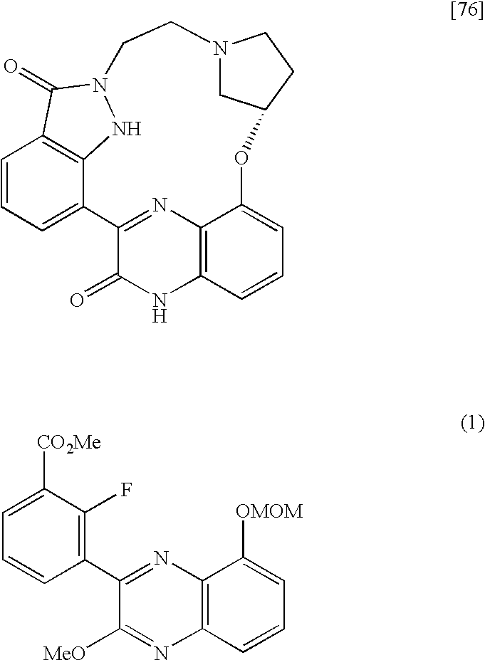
C1=CC=C2C3=C1C(=O)N(N3)CCN1CC(OC3=CC=CC4=C3N=C2C(=O)N4)CC1.C1=C([CO2Me])C(F)=C(C2=NC3=C(N=C2[MeO])C=CC=C3[OMOM])C=C1
